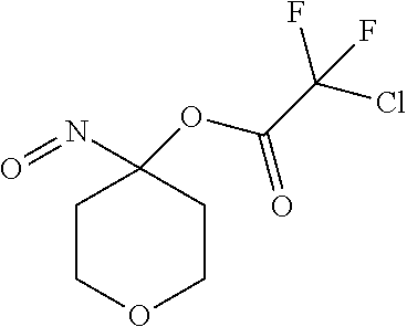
O1CCC(N=O)(OC(C(Cl)(F)F)=O)CC1
